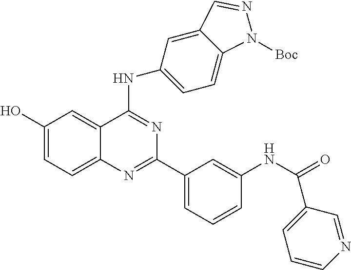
C1(O)=CC=C2C(=C1)C(NC1=CC=C3C(=C1)C=NN3[Boc])=NC(C1=CC=CC(NC(C3=CC=CN=C3)=O)=C1)=N2
